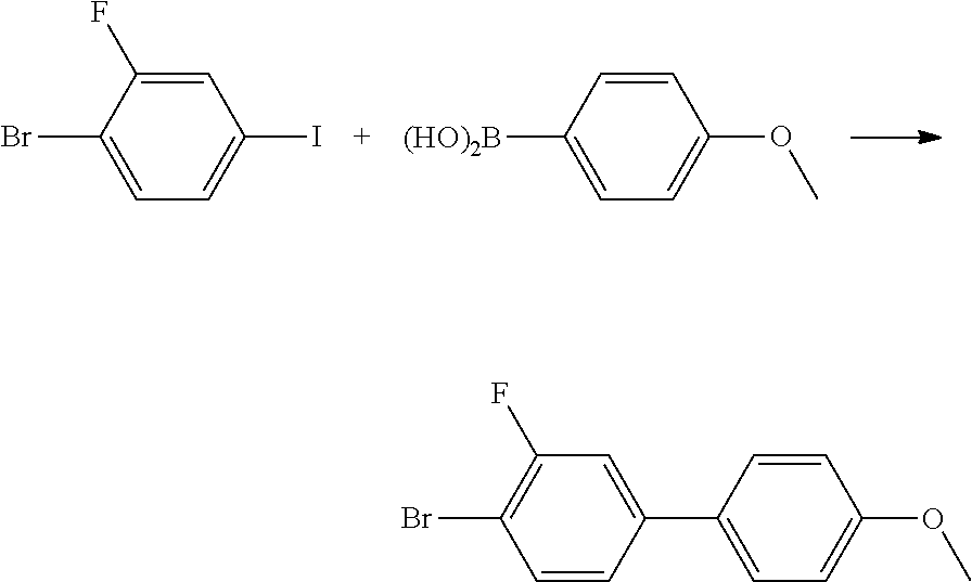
C1=C(Br)C(F)=CC(I)=C1.C1=C([(HO)2B])C=CC(OC)=C1.C1=CC(C2=CC=C(OC)C=C2)=CC(F)=C1Br
